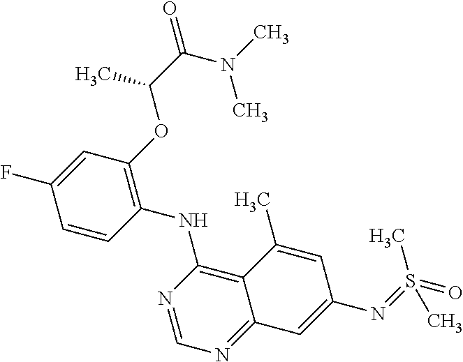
C1=CC(NC2=C3C(=NC=N2)C=C(N=S(=O)(C)C)C=C3C)=C(OC(C(N(C)C)=O)C)C=C1F
